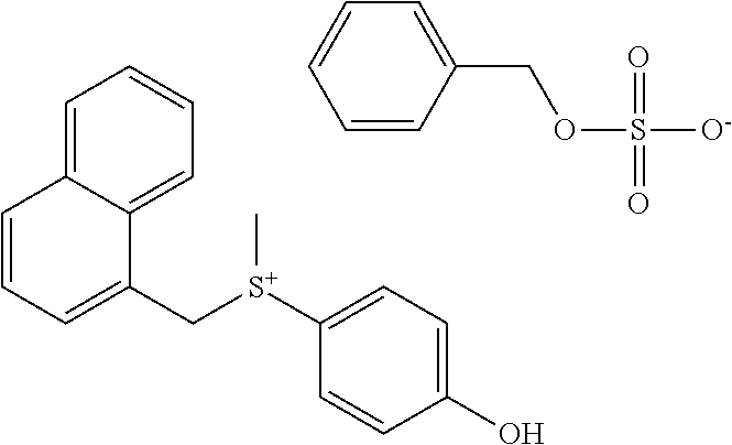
C1=CC=C(C[S+](C2=CC=C(O)C=C2)C)C2=CC=CC=C12.C1=CC(COS([O-])(=O)=O)=CC=C1
